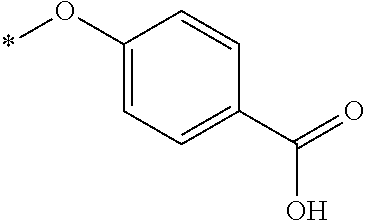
*OC1=CC=C(C(=O)O)C=C1
